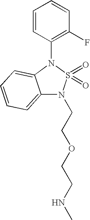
C12=CC=CC=C1N(C1=C(F)C=CC=C1)S(=O)(=O)N2CCOCCNC
